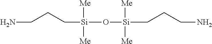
NCCC[Si]([Me])([Me])O[Si](CCCN)([Me])[Me]
